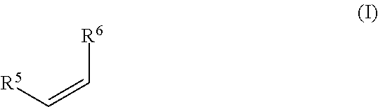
[R5]C=C[R6]
